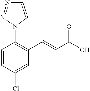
C1=CC(Cl)=CC(C=CC(=O)O)=C1N1N=NC=C1
